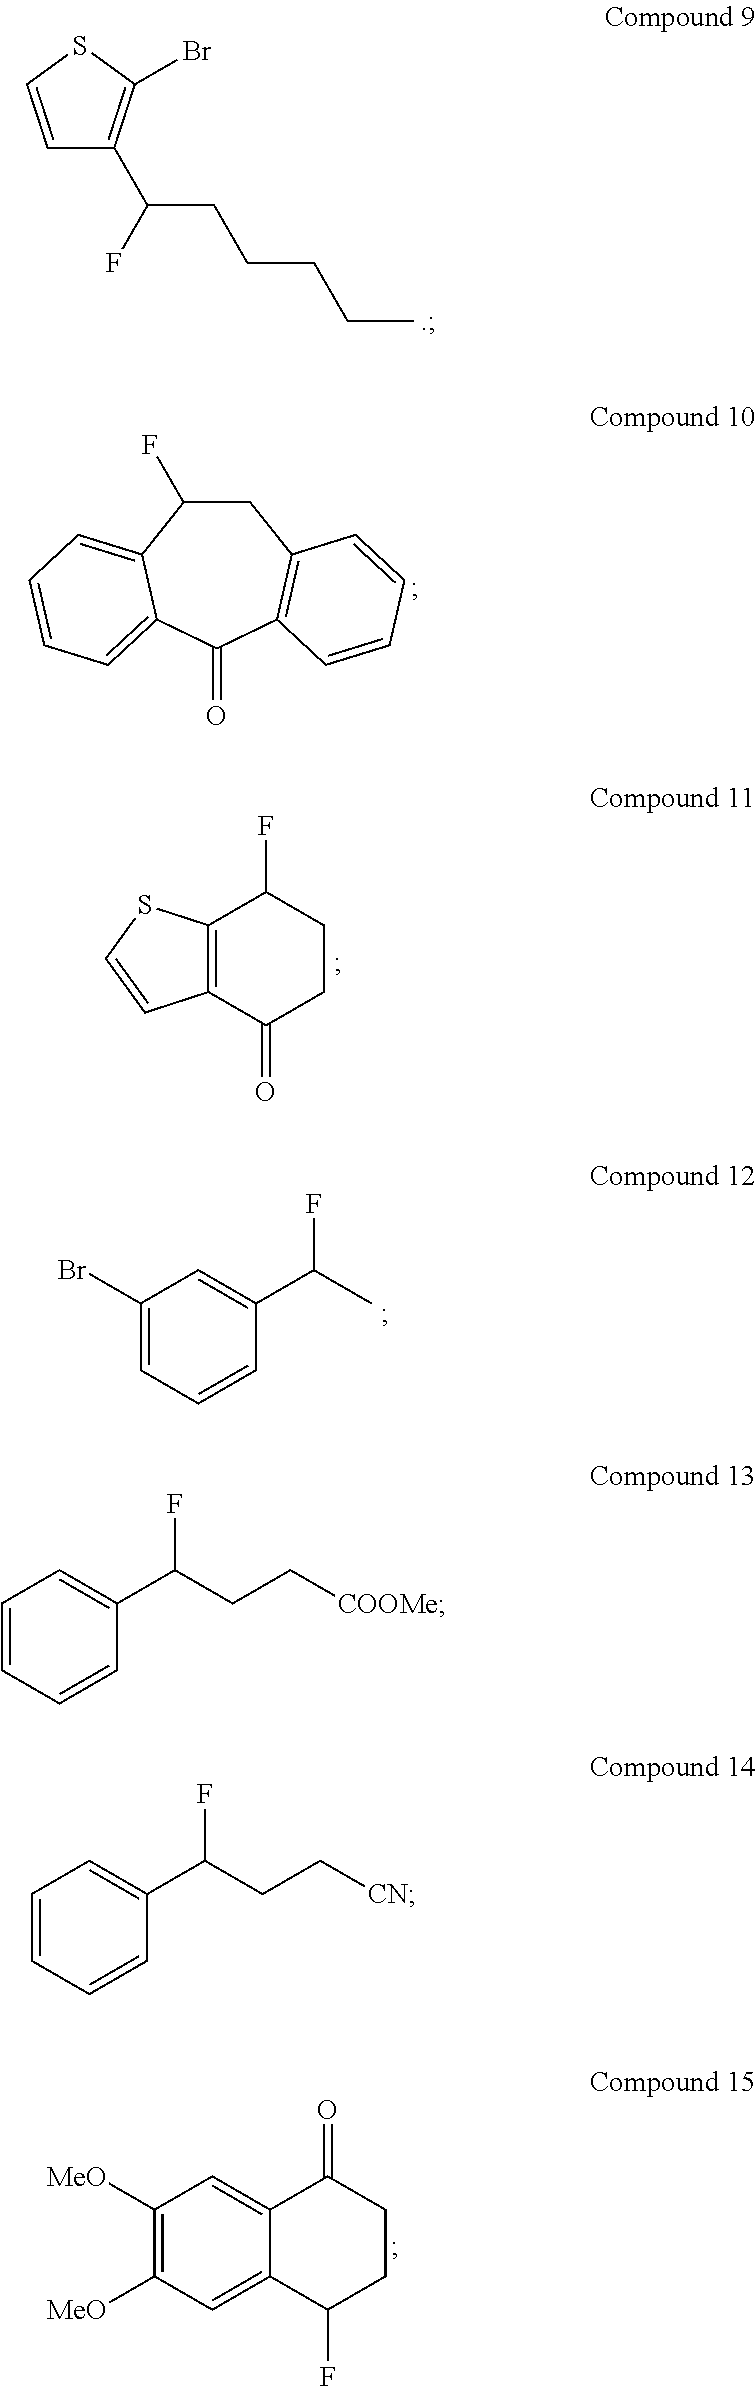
C1=CSC(Br)=C1C(CCCCC)F.C1C(F)C2=CC=CC=C2C(=O)C2=C1C=CC=C2.C12=C(C(=O)CCC1F)C=CS2.C1(Br)=CC=CC(C(F)C)=C1.C1([MeO])=C([MeO])C=C2C(=C1)C(=O)CCC2F.C1=CC=CC(C(F)CC[COOMe])=C1.C1=CC=CC(C(F)CC[CN])=C1
